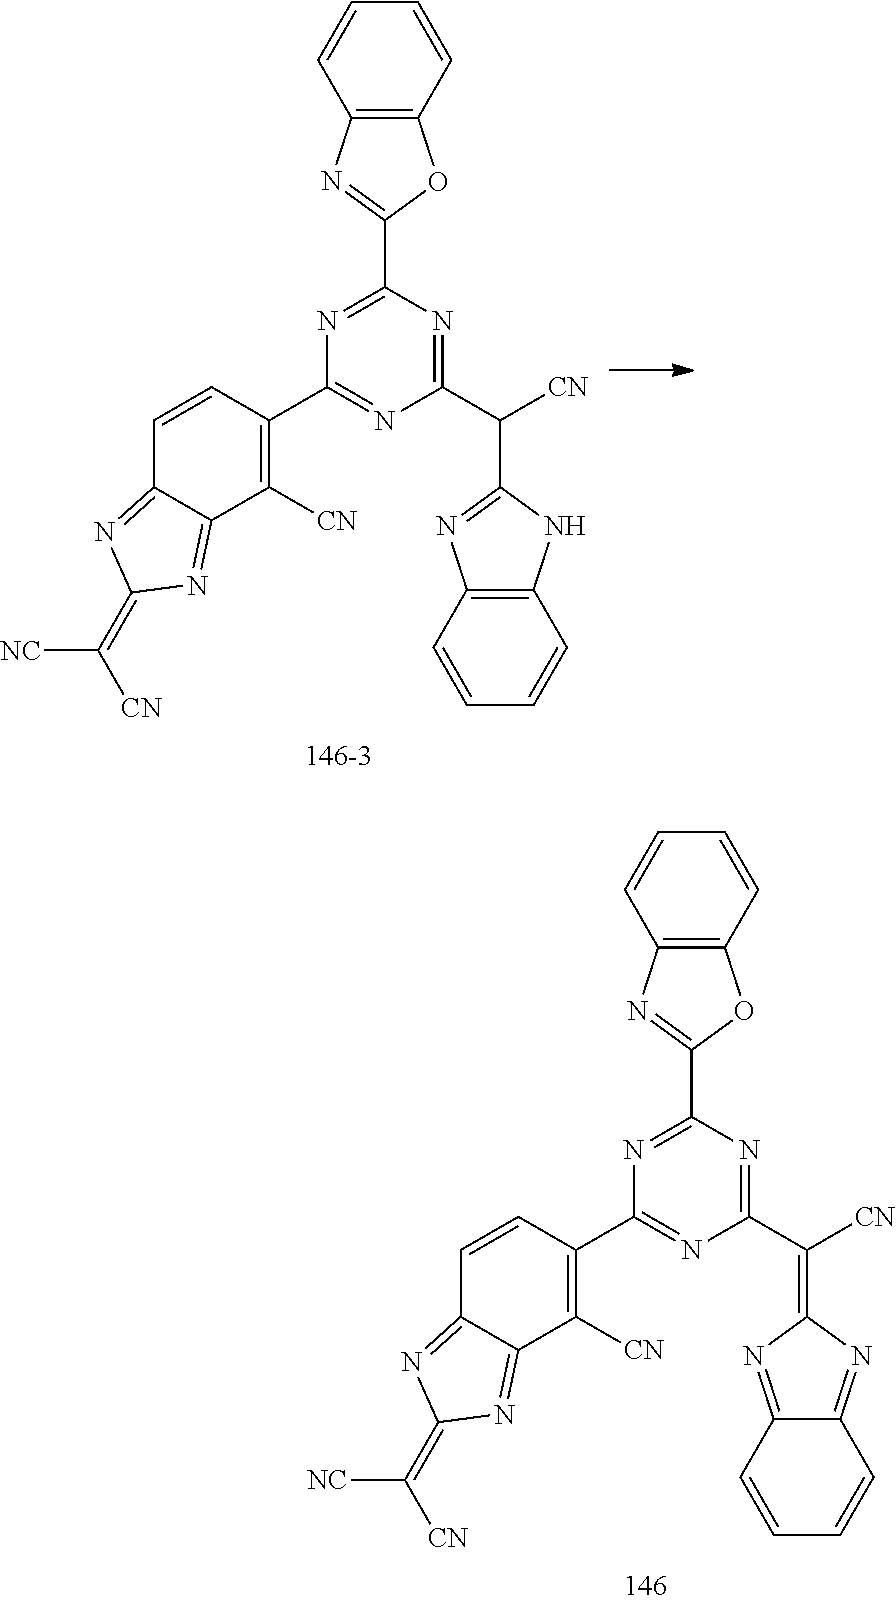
N1=C(C([CN])=C2N=C3C(=N2)C=CC=C3)N=C(C2=C([CN])C3=NC(=C([NC])[CN])N=C3C=C2)N=C1C1=NC2=C(O1)C=CC=C2.N1=C(C([CN])C2=NC3=C(N2)C=CC=C3)N=C(C2=C([CN])C3=NC(=C([NC])[CN])N=C3C=C2)N=C1C1=NC2=C(O1)C=CC=C2
